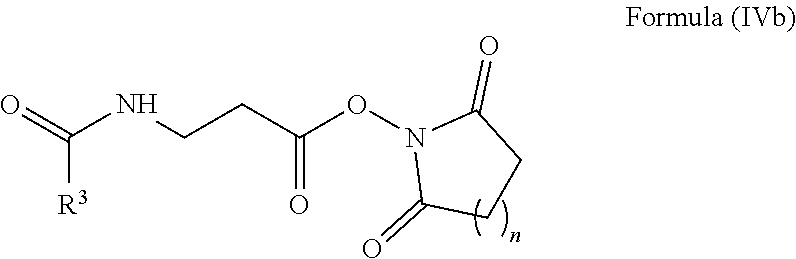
C([R3])(NCCC(ON1C(=O)CCC1=O)=O)=O
